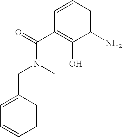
C1(N)=CC=CC(C(=O)N(C)CC2=CC=CC=C2)=C1O
